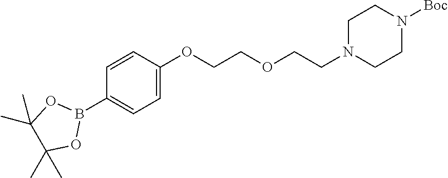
C1=C(OCCOCCN2CCN([Boc])CC2)C=CC(B2OC(C)(C)C(C)(C)O2)=C1
